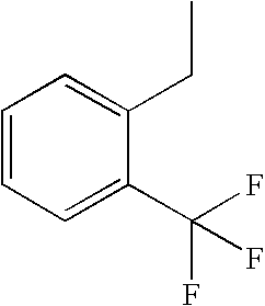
C1=CC=C(C(F)(F)F)C(CC)=C1
